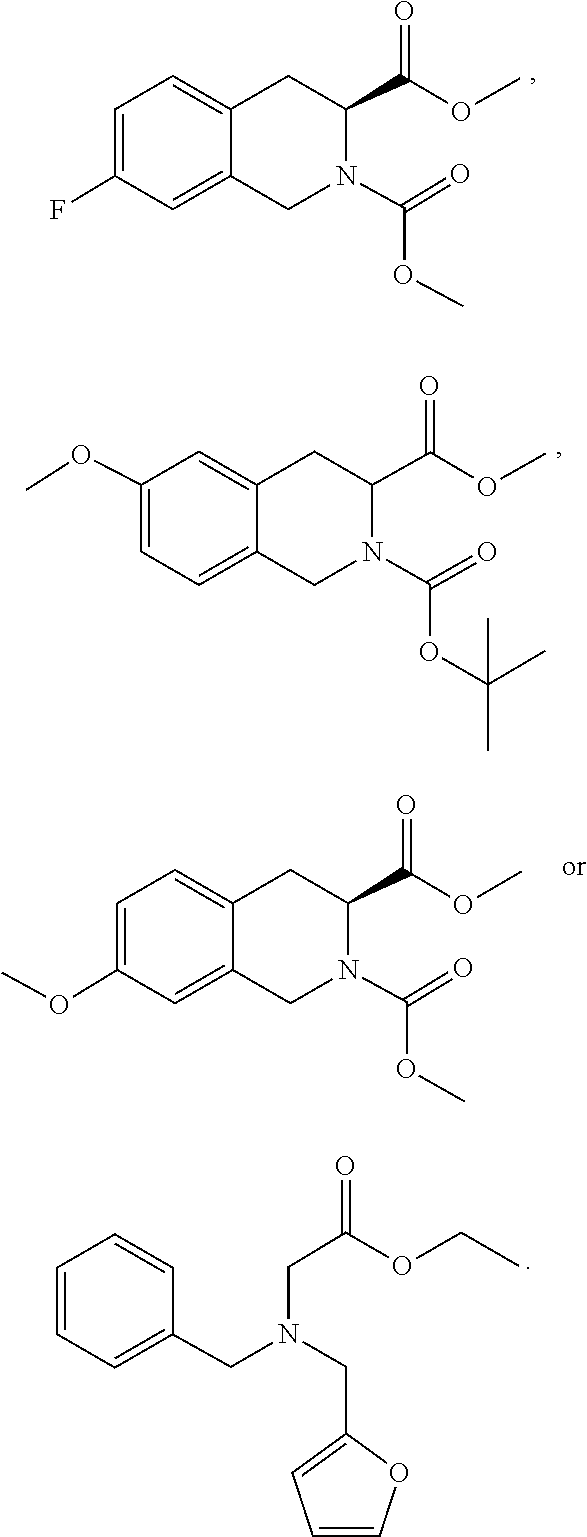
C1(F)=CC=C2CC(C(=O)OC)N(C(OC)=O)CC2=C1.C1=C2CC(C(=O)OC)N(C(OC(C)(C)C)=O)CC2=CC=C1OC.C1=C2CC(C(=O)OC)N(C(=O)OC)CC2=CC(OC)=C1.O(CC)C(CN(CC1=CC=CC=C1)CC1=CC=CO1)=O
